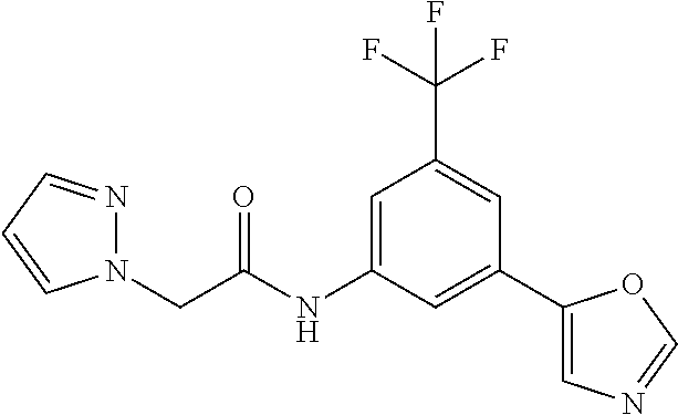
C1=C(NC(CN2N=CC=C2)=O)C=C(C2=CN=CO2)C=C1C(F)(F)F
